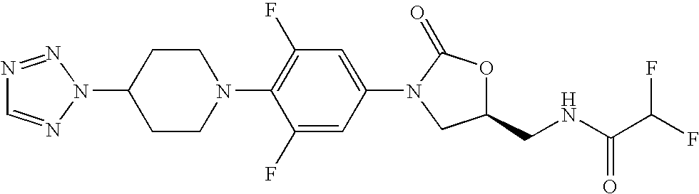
N1=NN(C2CCN(C3=C(F)C=C(N4C(=O)OC(CNC(C(F)F)=O)C4)C=C3F)CC2)N=C1
